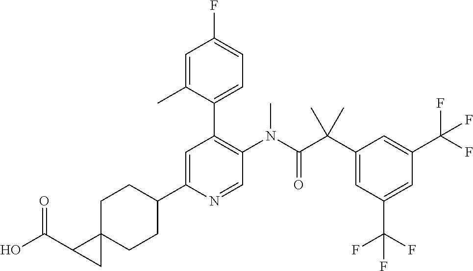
C1=C(C2CCC3(CC2)C(C(O)=O)C3)N=CC(N(C(C(C2=CC(C(F)(F)F)=CC(C(F)(F)F)=C2)(C)C)=O)C)=C1C1=CC=C(F)C=C1C
